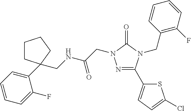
N1=C(C2=CC=C(Cl)S2)N(CC2=C(F)C=CC=C2)C(=O)N1CC(=O)NCC1(C2=CC=CC=C2F)CCCC1
